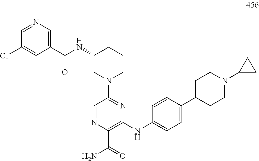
C1=NC(C(=O)N)=C(NC2=CC=C(C3CCN(C4CC4)CC3)C=C2)N=C1N1CCCC(NC(=O)C2=CN=CC(Cl)=C2)C1
